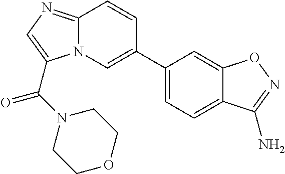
C1(C2=CN3C(=NC=C3C(=O)N3CCOCC3)C=C2)=CC=C2C(=C1)ON=C2N
